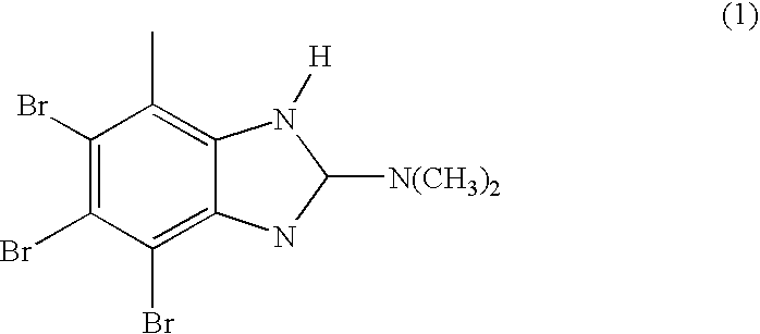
C1(Br)=C(Br)C(Br)=C2C(=C1C)N([H])C([N(CH3)2])N2
